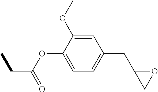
C1(OC)=CC(CC2OC2)=CC=C1OC(=O)CC
